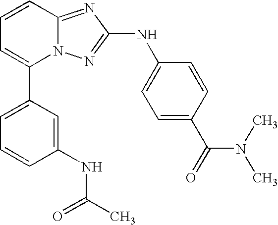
C1(C2=CC=CC3=NC(NC4=CC=C(C(N(C)C)=O)C=C4)=NN23)=CC=CC(NC(C)=O)=C1
